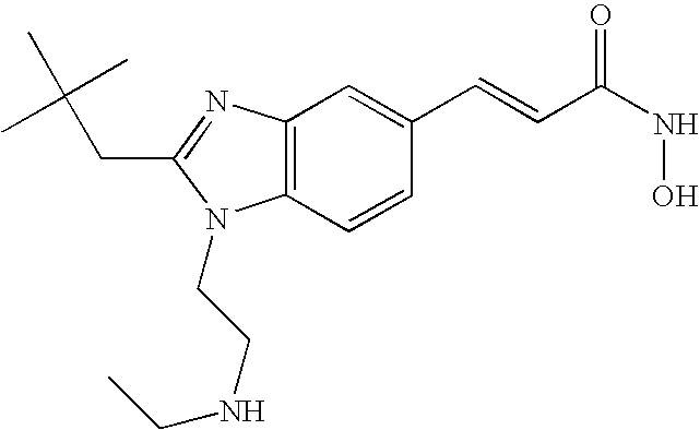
C12=C(N=C(CC(C)(C)C)N1CCNCC)C=C(C=CC(NO)=O)C=C2
